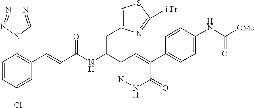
C1=CC(Cl)=CC(C=CC(NC(C2=NNC(=O)C(C3=CC=C(NC([OMe])=O)C=C3)=C2)CC2=CSC([i-Pr])=N2)=O)=C1N1N=NN=C1
